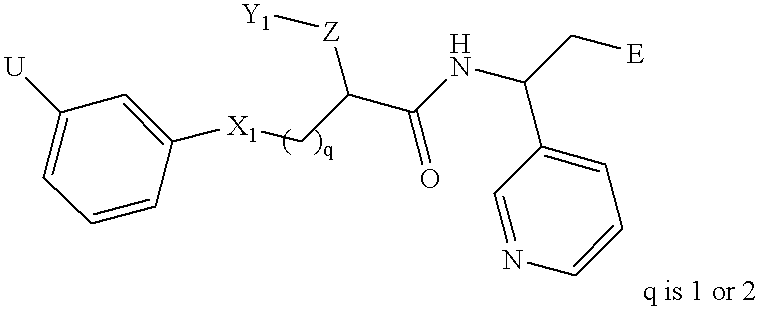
C1=CC([X1]CC(C(NC(C[E])C2=CC=CN=C2)=O)[Z][Y1])=CC([U])=C1
